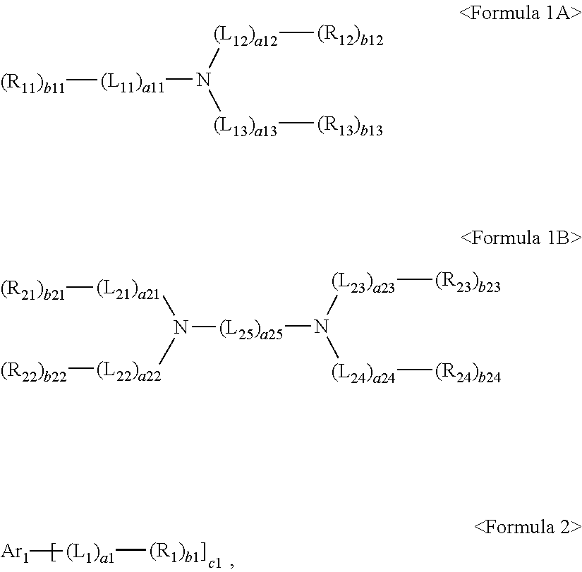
[(L1)a1]([Ar1])[(R1)b1]].[(L11)a11]([(R11)b11])N([(L13)a13][(R13)b13])[(L12)a12][(R12)b12].[(L25)a25](N([(L21)a21][(R21)b21])[(L22)a22][(R22)b22])N([(L24)a24][(R24)b24])[(L23)a23][(R23)b23]
